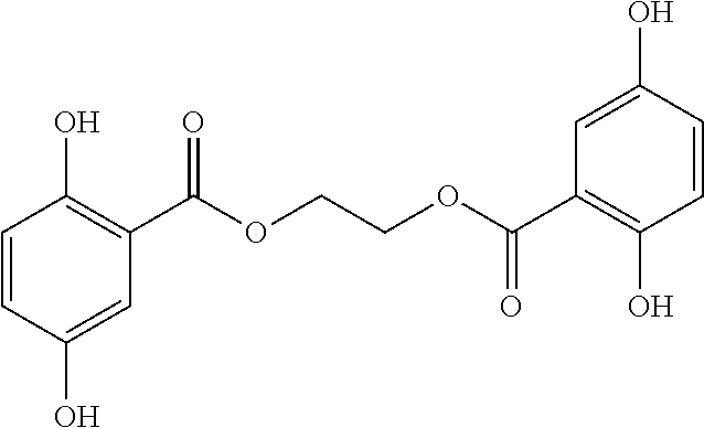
C1=CC(O)=CC(C(OCCOC(C2=C(O)C=CC(O)=C2)=O)=O)=C1O
